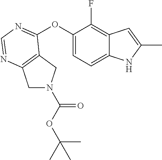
C1N(C(OC(C)(C)C)=O)CC2=C1N=CN=C2OC1=CC=C2C(=C1F)C=C(C)N2
